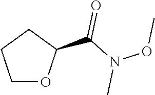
C1OC(C(N(OC)C)=O)CC1
